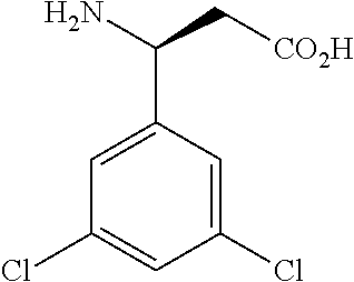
C1(C(N)C[CO2H])=CC(Cl)=CC(Cl)=C1
